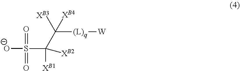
[O-]S(C([XB1])(C([(L)q][W])([XB4])[XB3])[XB2])(=O)=O
